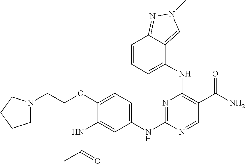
N(C1=CC(NC2=NC(NC3=CC=CC4=NN(C)C=C34)=C(C(N)=O)C=N2)=CC=C1OCCN1CCCC1)C(=O)C
